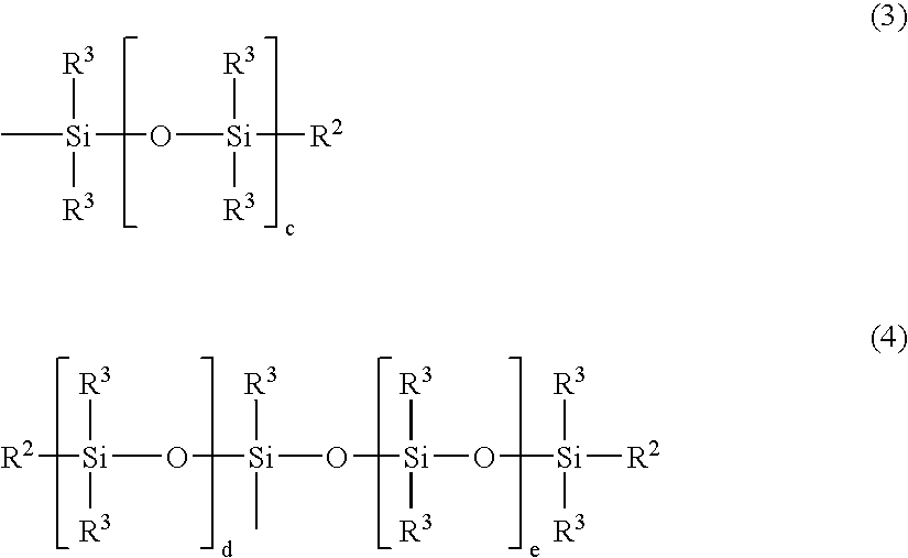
C[Si](O[Si]([R2])([R3])[R3])([R3])[R3].[R2][Si](O[Si](O[Si](O[Si]([R2])([R3])[R3])([R3])[R3])([R3])C)([R3])[R3]
